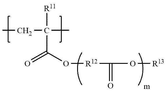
CCC(C)([R11])C(O[R12]C(O[R13])=O)=O
